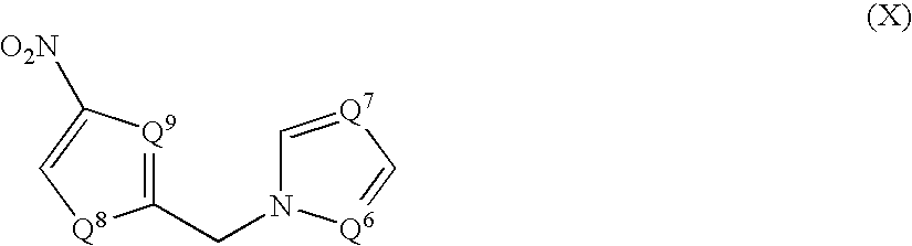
C1(CN2C=[Q7]C=[Q6]2)=[Q9]C([O2N])=C[Q8]1
